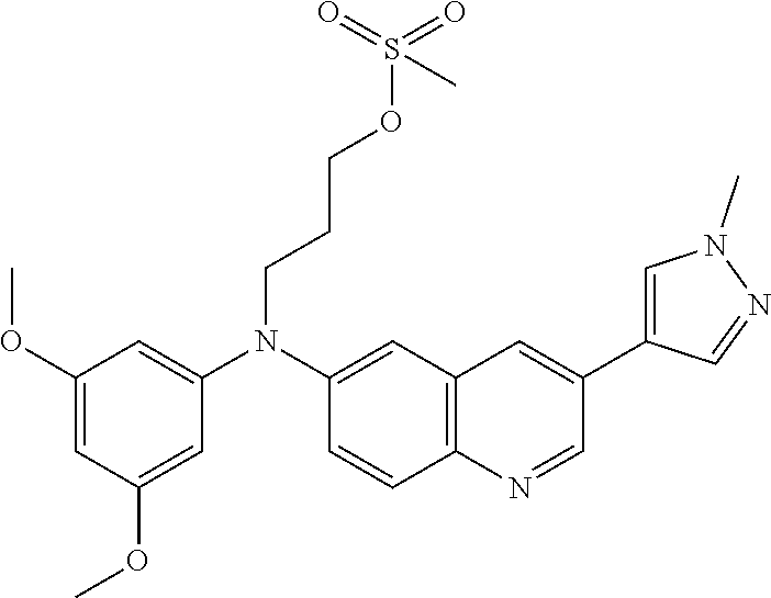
C1(OC)=CC(OC)=CC(N(C2=CC3=C(C=C2)N=CC(C2=CN(C)N=C2)=C3)CCCOS(=O)(C)=O)=C1
